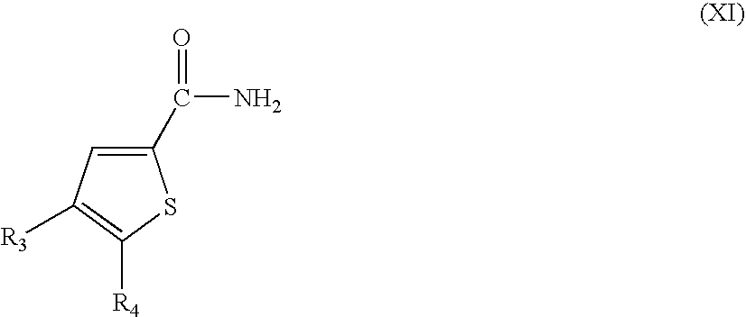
C1(C(N)=O)=CC([R3])=C([R4])S1
